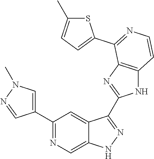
C1(C2=CN(C)N=C2)=NC=C2C(=C1)C(C1=NC3=C(N1)C=CN=C3C1=CC=C(C)S1)=NN2
